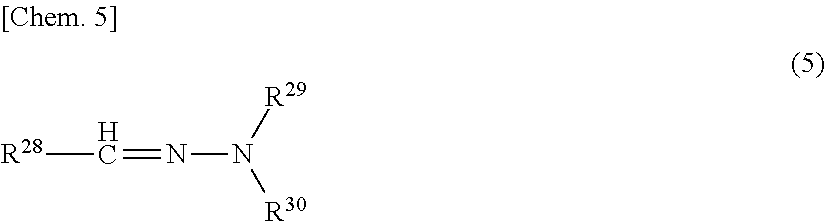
[R28]C=NN([R30])[R29]
